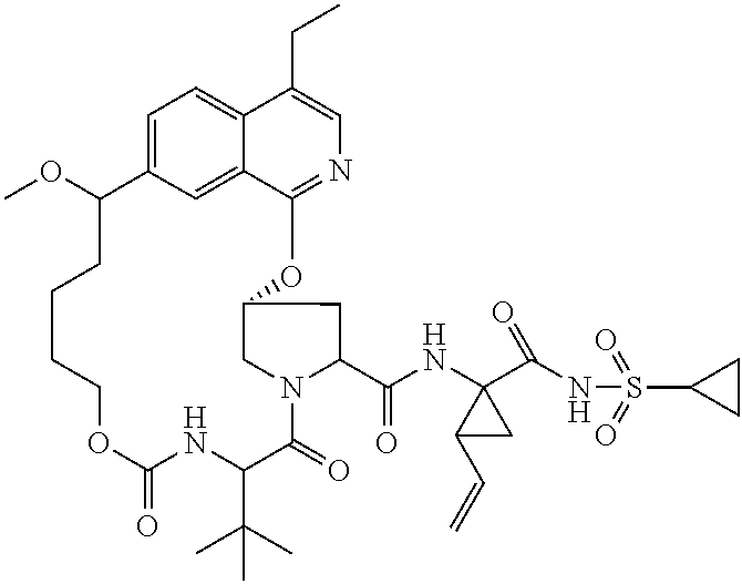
C1(=O)C(C(C)(C)C)NC(=O)OCCCCC(OC)C2=CC=C3C(CC)=CN=C(OC4CN1C(C(NC1(C(NS(C5CC5)(=O)=O)=O)C(C=C)C1)=O)C4)C3=C2
